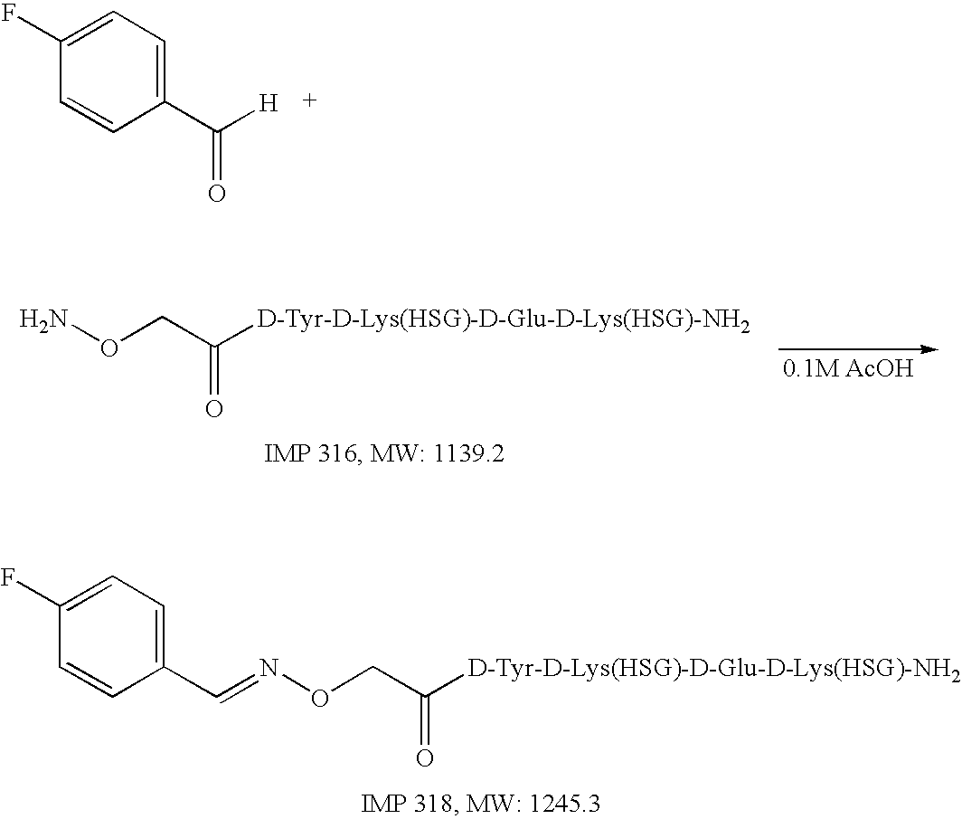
C1=C(F)C=CC(C([H])=O)=C1.NOCC([D-Tyr-D-Lys(HSG)-D-Glu-D-Lys(HSG)-NH2])=O.C1=C(F)C=CC(C=NOCC([D-Tyr-D-Lys(HSG)-D-Glu-D-Lys(HSG)-NH2])=O)=C1
